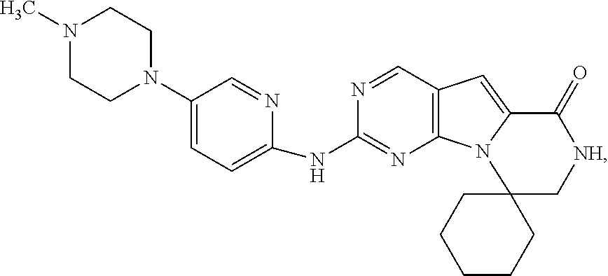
C1(N2CCN(C)CC2)=CC=C(NC2=NC3=C(C=N2)C=C2N3C3(C[NH]C2=O)CCCCC3)N=C1
